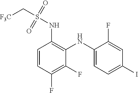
C1=CC(F)=C(F)C(NC2=CC=C(I)C=C2F)=C1NS(=O)(=O)C[F3C]
